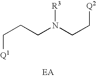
C(CCN(CC[Q2])[R3])[Q1]
